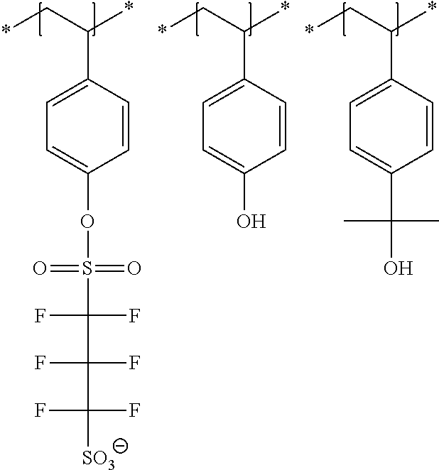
C1=C(C(C*)*)C=CC(OS(C(C(C([SO3])(F)F)(F)F)(F)F)(=O)=O)=C1.C1=C(C(C*)*)C=CC(O)=C1.C1=C(C(C*)*)C=CC(C(O)(C)C)=C1
